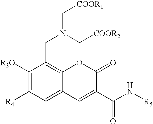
C1([R3O])=C([R4])C=C2C(=C1CN(C[COOR2])C[COOR1])OC(=O)C(C(N[R5])=O)=C2
